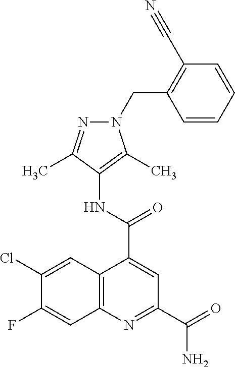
C12=C(N=C(C(N)=O)C=C1C(=O)NC1=C(C)N(CC3=C(C#N)C=CC=C3)N=C1C)C=C(F)C(Cl)=C2
